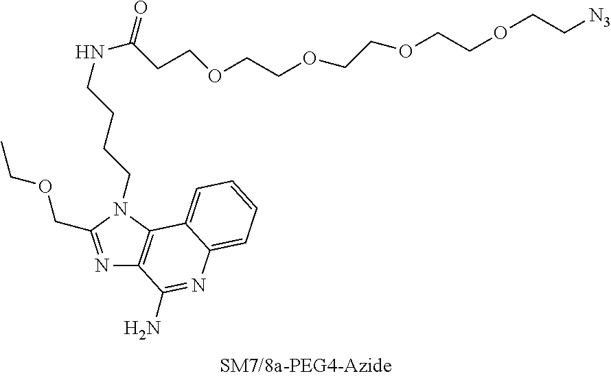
N1=C(COCC)N(CCCCNC(CCOCCOCCOCCOCC[N3])=O)C2=C1C(N)=NC1=CC=CC=C21
